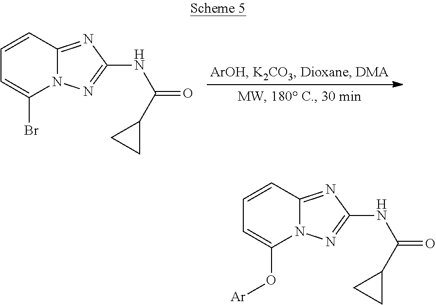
C1=CC2=NC(NC(C3CC3)=O)=NN2C(Br)=C1.C1=CC2=NC(NC(C3CC3)=O)=NN2C(O[Ar])=C1
